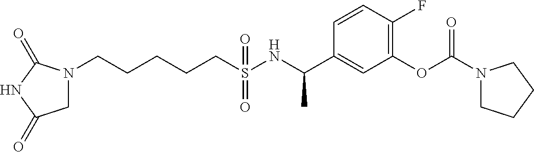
N1(CCCCCS(NC(C2=CC(OC(N3CCCC3)=O)=C(F)C=C2)C)(=O)=O)CC(=O)NC1=O
